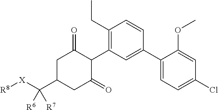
C1C(C([X][R8])([R6])[R7])CC(=O)C(C2=C(CC)C=CC(C3=CC=C(Cl)C=C3OC)=C2)C1=O
